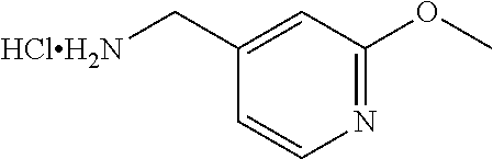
N1=C(OC)C=C(C[HClH2N])C=C1
